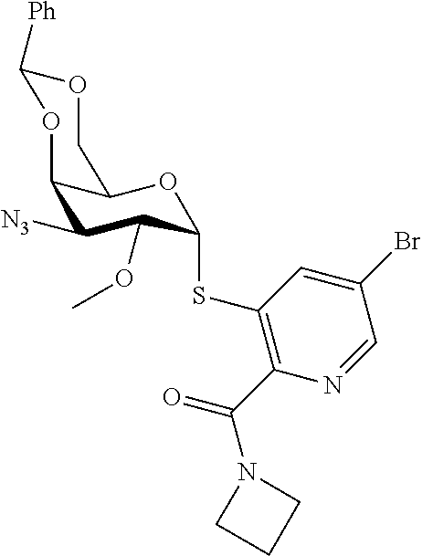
C12C([N3])C(OC)C(SC3=C(C(=O)N4CCC4)N=CC(Br)=C3)OC1COC([Ph])O2
